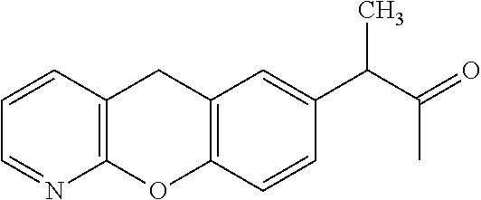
C12=C(C=CC=N1)CC1=C(O2)C=CC(C(C(C)=O)C)=C1
